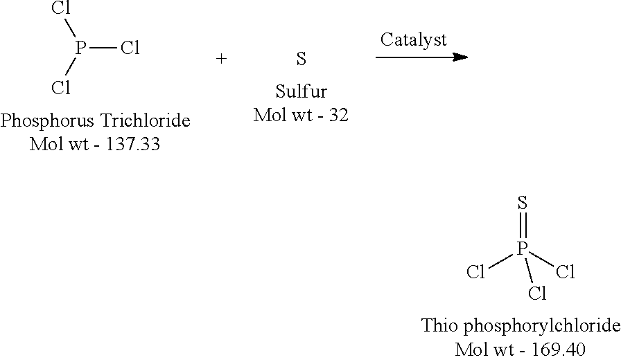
ClP(Cl)(=S)Cl.P(Cl)(Cl)Cl.S
